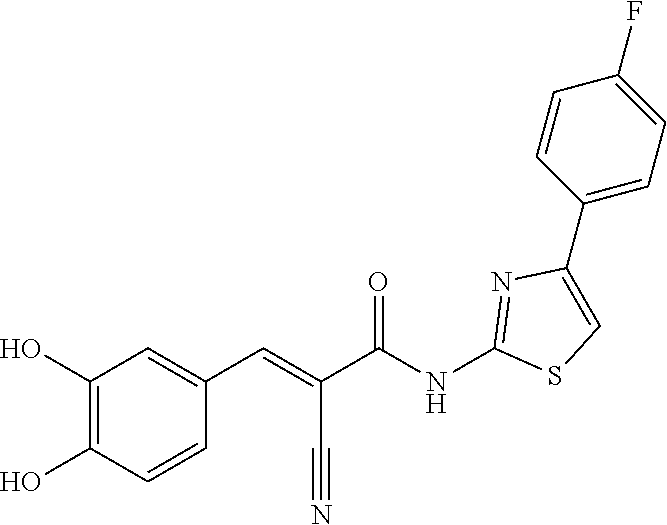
C1(C2=CC=C(F)C=C2)=CSC(NC(C(C#N)=CC2=CC(O)=C(O)C=C2)=O)=N1
